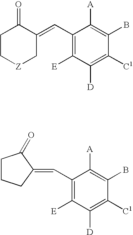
C1(C=C2CCCC2=O)=C([E])C([D])=C([C1])C(B)=C1[A].C1(C=C2C(=O)CC[Z]C2)=C([E])C([D])=C([C1])C(B)=C1[A]
